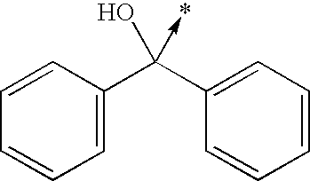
C1=C(C(C2=CC=CC=C2)(O)->*)C=CC=C1
